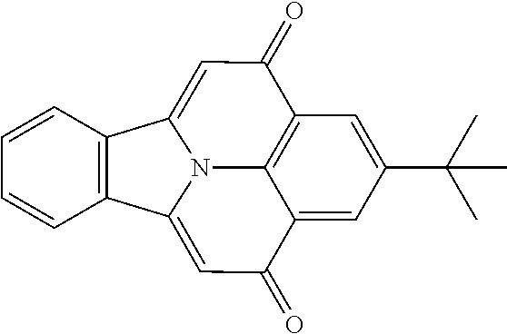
C12=C(C=CC=C1)C1=CC(=O)C3=C4N1C2=CC(=O)C4=CC(C(C)(C)C)=C3
